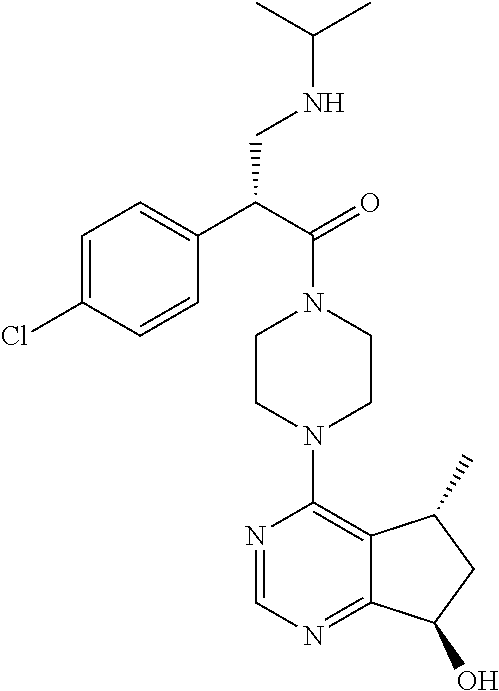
C1=C(Cl)C=CC(C(C(=O)N2CCN(C3=C4C(=NC=N3)C(O)CC4C)CC2)CNC(C)C)=C1
